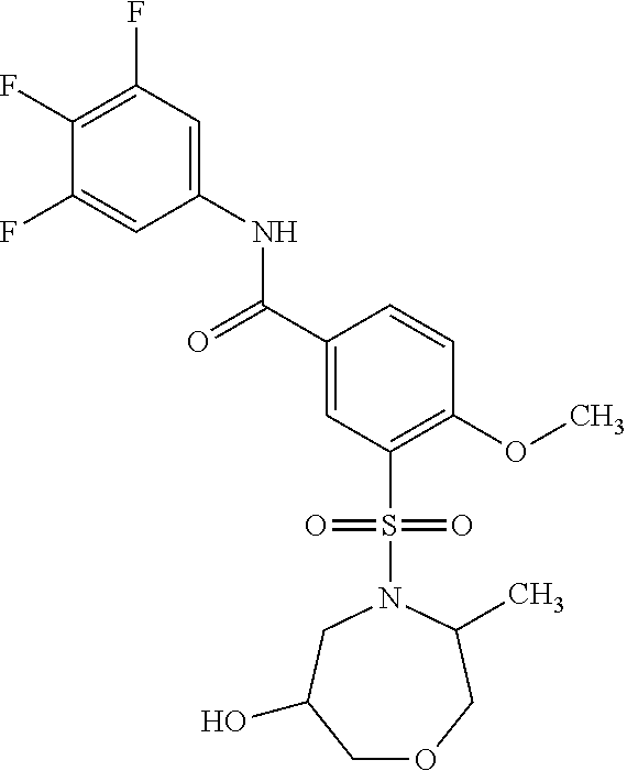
C1(F)=C(F)C=C(NC(C2=CC(S(=O)(=O)N3CC(O)COCC3C)=C(OC)C=C2)=O)C=C1F
